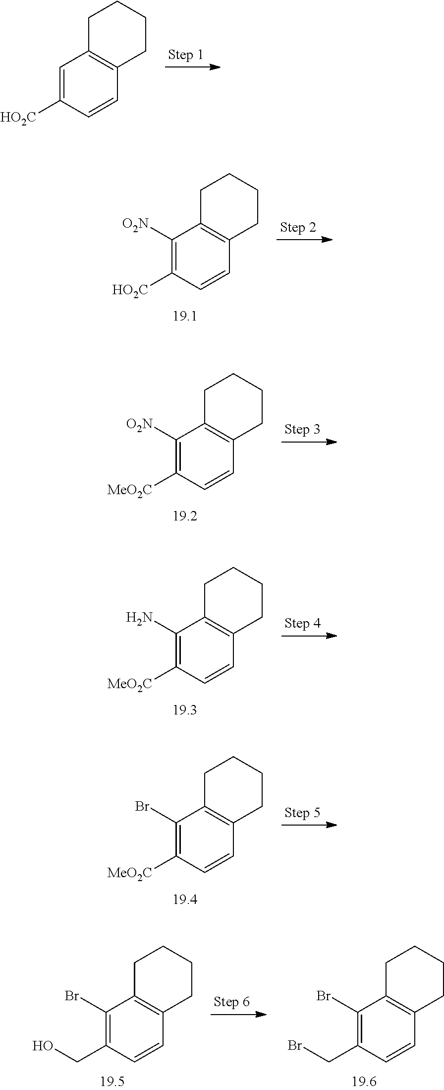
C1=C([HO2C])C=CC2=C1CCCC2.C1([O2N])=C([HO2C])C=CC2=C1CCCC2.C1([O2N])=C([MeO2C])C=CC2=C1CCCC2.C1(N)=C([MeO2C])C=CC2=C1CCCC2.C1(Br)=C([MeO2C])C=CC2=C1CCCC2.C1(Br)=C(CO)C=CC2=C1CCCC2.C1(Br)=C(CBr)C=CC2=C1CCCC2
